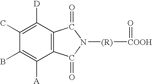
C12=C(C([D])=C(C)C(B)=C1[A])C(=O)N([(R)][COOH]=O)C2=O
